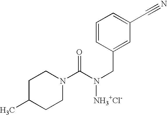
C1C(C)CCN(C(N(CC2=CC(C#N)=CC=C2)[NH3+Cl-])=O)C1
